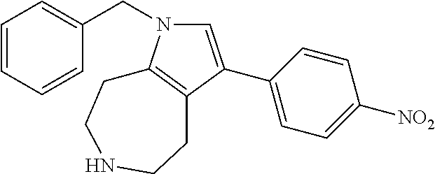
C1=C(C2=CC=C([NO2])C=C2)C2=C(N1CC1=CC=CC=C1)CCNCC2
